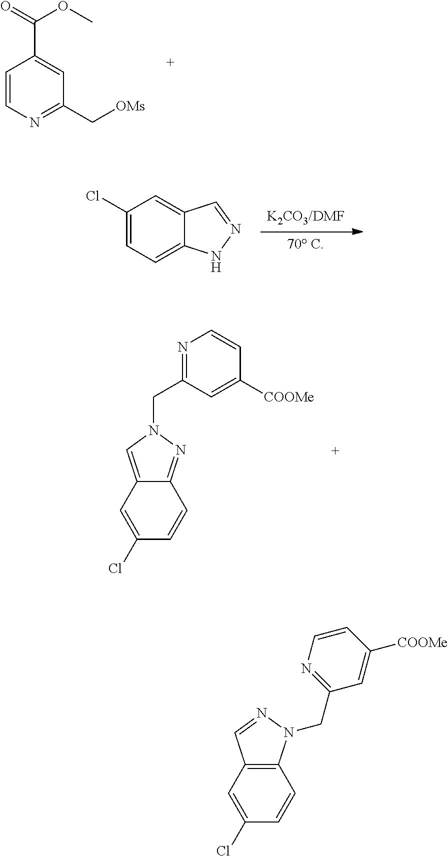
C1=CN=C(C[OMs])C=C1C(=O)OC.[K2CO3/DMF].[70 C].C1(Cl)=CC=C2C(=C1)C=NN2.N1=C(CN2C=C3C(=N2)C=CC(Cl)=C3)C=C([COOMe])C=C1.N1=CC2=C(N1CC1=NC=CC([COOMe])=C1)C=CC(Cl)=C2
